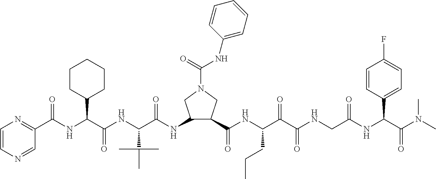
C1=CN=CC(C(NC(C(NC(C(NC2C(C(NC(C(C(NCC(NC(C(N(C)C)=O)C3=CC=C(F)C=C3)=O)=O)=O)CCC)=O)CN(C(=O)NC3=CC=CC=C3)C2)=O)C(C)(C)C)=O)C2CCCCC2)=O)=N1
